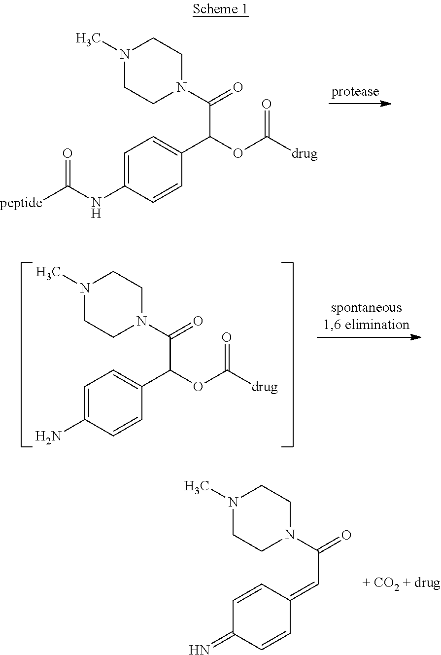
N1(C)CCN(C(=O)C(OC([drug])=O)C2=CC=C(NC([peptide])=O)C=C2)CC1.N1(C)CCN(C(=O)C(OC([drug])=O)C2=CC=C(N)C=C2)CC1.N1(C)CCN(C(=O)C=C2C=CC(=N)C=C2)CC1
